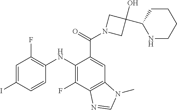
C1=C(I)C=CC(NC2=C(F)C3=C(C=C2C(=O)N2CC(C4NCCCC4)(O)C2)N(C)C=N3)=C1F
